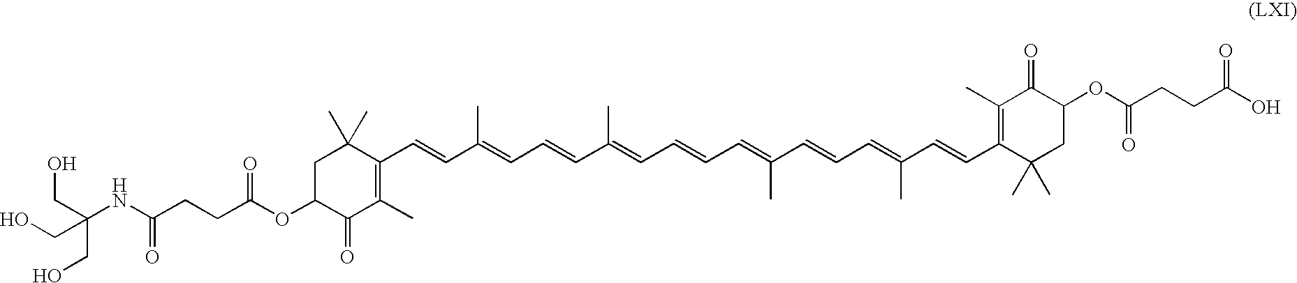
C1C(OC(CCC(NC(CO)(CO)CO)=O)=O)C(=O)C(C)=C(C=CC(=CC=CC(=CC=CC=C(C=CC=C(C=CC2=C(C)C(=O)C(OC(CCC(O)=O)=O)CC2(C)C)C)C)C)C)C1(C)C
